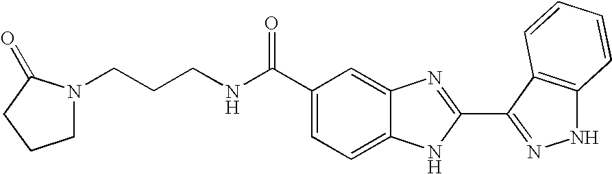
C1=C2C(=CC(C(NCCCN3CCCC3=O)=O)=C1)N=C(C1=NNC3=C1C=CC=C3)N2
